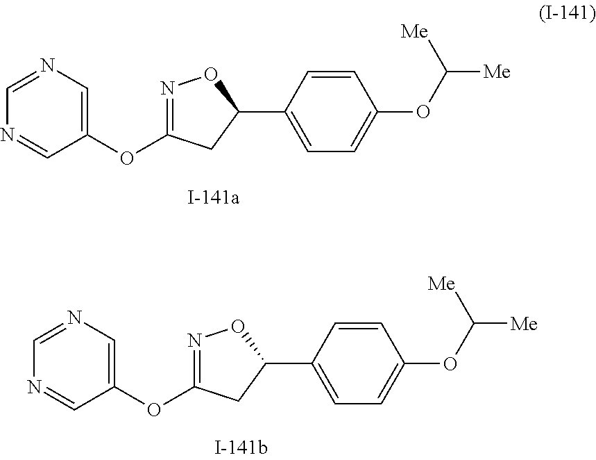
N1=CC(OC2=NOC(C3=CC=C(OC([Me])[Me])C=C3)C2)=CN=C1.N1=CC(OC2=NOC(C3=CC=C(OC([Me])[Me])C=C3)C2)=CN=C1
